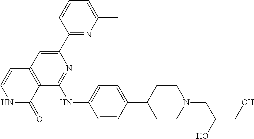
C1CN(CC(CO)O)CCC1C1=CC=C(NC2=NC(C3=NC(C)=CC=C3)=CC3=C2C(=O)NC=C3)C=C1
